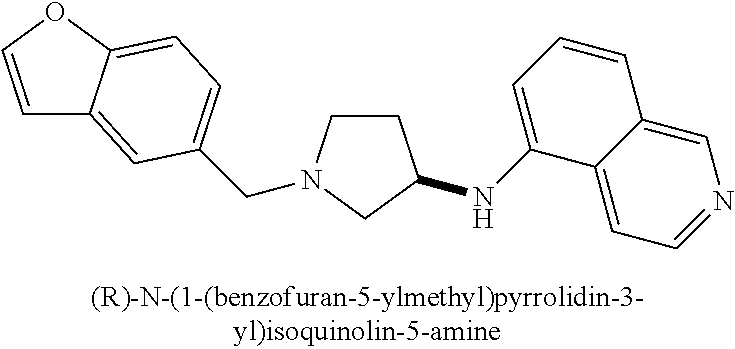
C1CN(CC2=CC=C3C(=C2)C=CO3)CC1NC1=CC=CC2=CN=CC=C12
